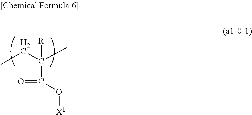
[R]C(CC)(C)C(=O)O[X1]
